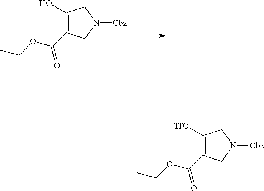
C1(O)=C(C(OCC)=O)CN([Cbz])C1.C1([TfO])=C(C(OCC)=O)CN([Cbz])C1
